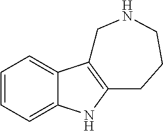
C1=CC=C2C(=C1)C1=C(N2)CCCNC1
